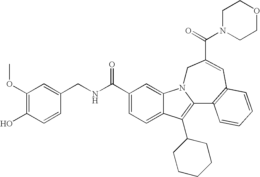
C1(C(NCC2=CC(OC)=C(O)C=C2)=O)=CC=C2C(=C1)N1C(=C2C2CCCCC2)C2=C(C=C(C(=O)N3CCOCC3)C1)C=CC=C2
